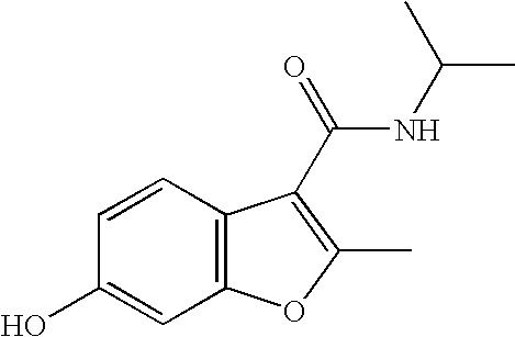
C12=C(C=CC(O)=C1)C(C(NC(C)C)=O)=C(C)O2
